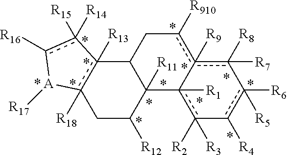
c1([R8])([R7])c2([R9])c([R910])CC3C([R11])(c-2([R1])c([R2])([R3])-c([R4])c-1([R6])[R5])C([R12])Cc1([R18])c3([R13])-c([R15])([R14])c([R16])[A]1[R17]
